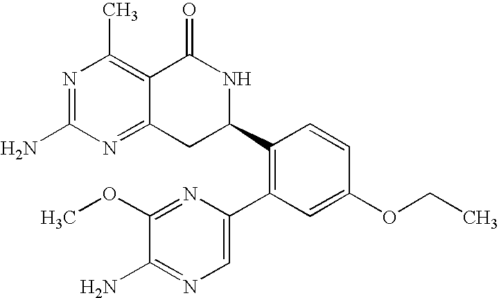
N1=C(N)N=C2C(=C1C)C(=O)NC(C1=C(C3=CN=C(N)C(OC)=N3)C=C(OCC)C=C1)C2
